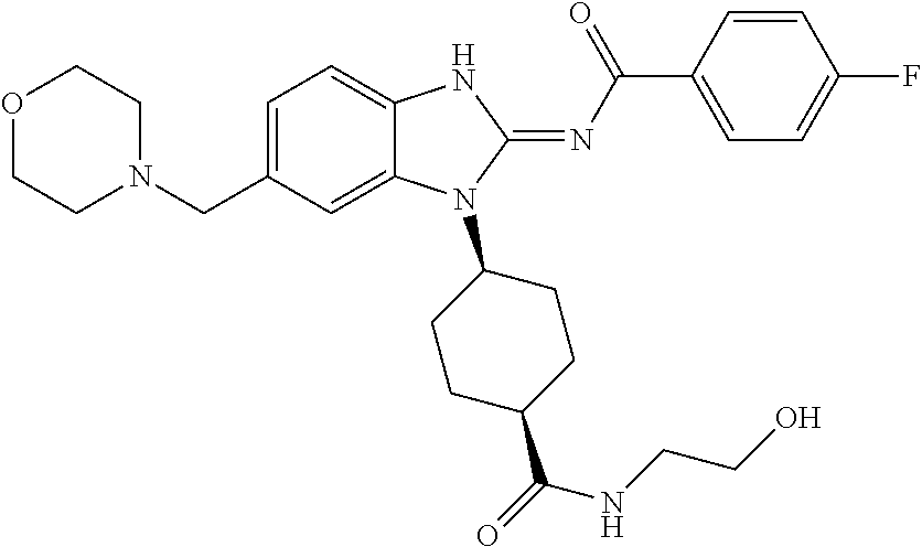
C1=C(CN2CCOCC2)C=C2C(=C1)NC(=NC(C1=CC=C(F)C=C1)=O)N2C1CCC(C(=O)NCCO)CC1
